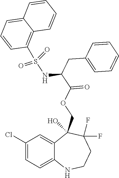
C1(Cl)=CC=C2C(=C1)C(COC(C(CC1=CC=CC=C1)NS(C1=C3C(=CC=C1)C=CC=C3)(=O)=O)=O)(O)C(F)(F)CCN2
